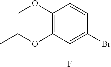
C1(OC)=C(OCC)C(F)=C(Br)C=C1
